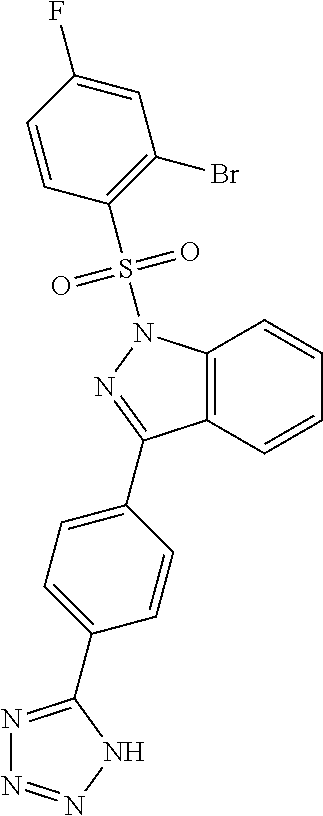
N1(S(=O)(=O)C2=C(Br)C=C(F)C=C2)N=C(C2=CC=C(C3=NN=NN3)C=C2)C2=C1C=CC=C2
